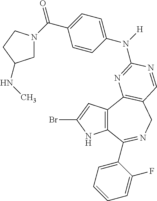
C12=C(C3=C(CN=C1C1=CC=CC=C1F)C=NC(N(C1=CC=C(C(N4CC(NC)CC4)=O)C=C1)[H])=N3)C=C(Br)N2
